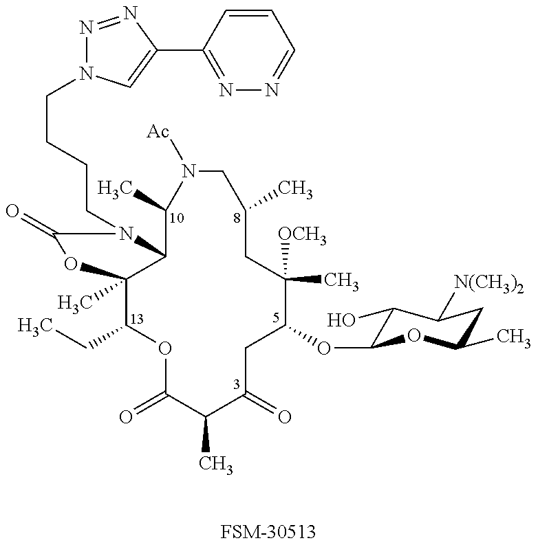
C1(CC)C2(C)C(N(CCCCN3N=NC(C4=NN=CC=C4)=C3)C(=O)O2)C(C)N([Ac])CC(C)CC([OCH3])(C)C(OC2C(O)C([N(CH3)2])CC(C)O2)CC(=O)C(C)C(=O)O1.[FSM-30513]
